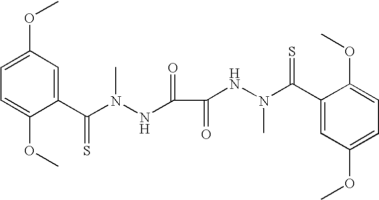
C1(C(N(NC(C(NN(C(C2=CC(OC)=CC=C2OC)=S)C)=O)=O)C)=S)=CC(OC)=CC=C1OC
